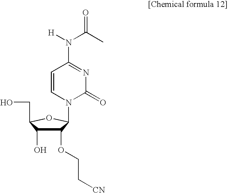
C1(OCC[CN])C(O)C(CO)OC1N1C=CC(N([H])C(C)=O)=NC1=O
